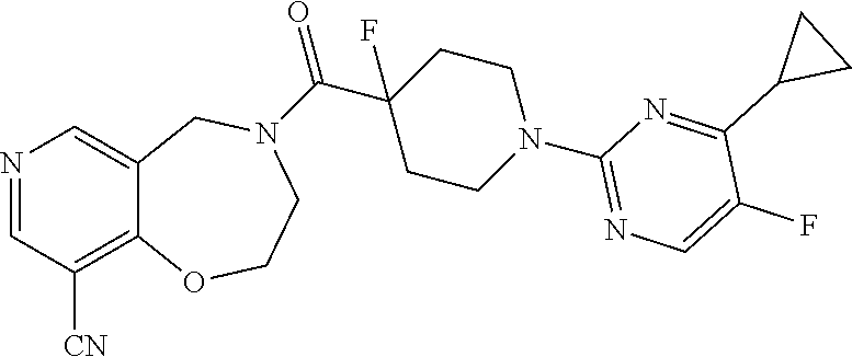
N1=CC([CN])=C2C(=C1)CN(C(C1(F)CCN(C3=NC=C(F)C(C4CC4)=N3)CC1)=O)CCO2
